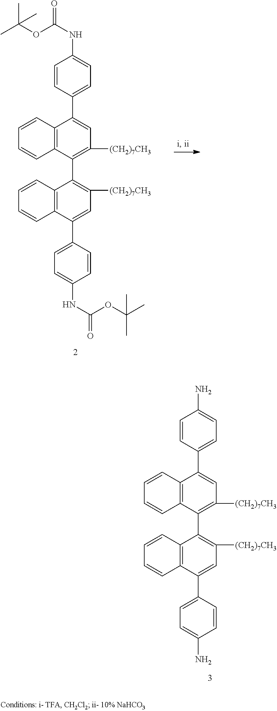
C12=C(C(C3=C([(CH2)7CH3])C=C(C4=CC=C(NC(=O)OC(C)(C)C)C=C4)C4=C3C=CC=C4)=C([(CH2)7CH3])C=C1C1=CC=C(NC(OC(C)(C)C)=O)C=C1)C=CC=C2.C12=C(C(C3=C([(CH2)7CH3])C=C(C4=CC=C(N)C=C4)C4=C3C=CC=C4)=C([(CH2)7CH3])C=C1C1=CC=C(N)C=C1)C=CC=C2
